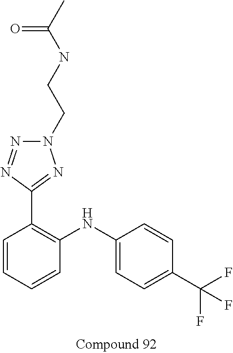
N1(CCNC(C)=O)N=NC(C2=C(NC3=CC=C(C(F)(F)F)C=C3)C=CC=C2)=N1
